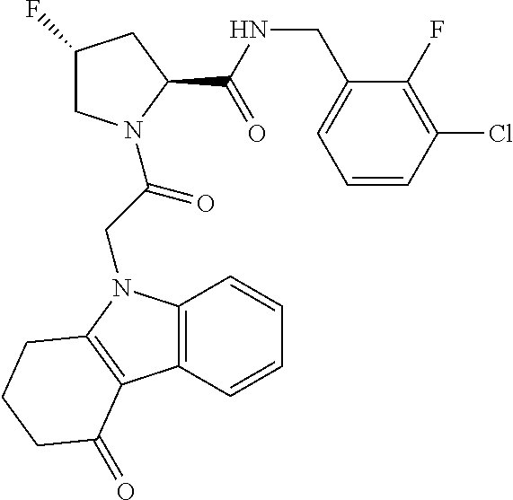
C1C(F)CC(C(NCC2=CC=CC(Cl)=C2F)=O)N1C(CN1C2=C(C3=C1CCCC3=O)C=CC=C2)=O
